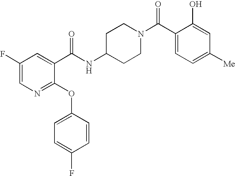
N1=C(OC2=CC=C(F)C=C2)C(C(NC2CCN(C(C3=CC=C([Me])C=C3O)=O)CC2)=O)=CC(F)=C1
